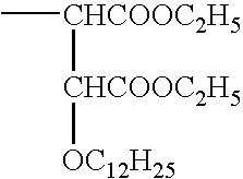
[CHCOOC2H5]([CHCOOC2H5]C)[OC12H25]
